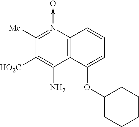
C12=C(N(->O)=C([Me])C([HO2C])=C1N)C=CC=C2OC1CCCCC1
